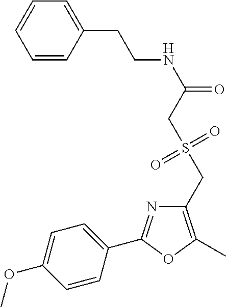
C1=CC(CCNC(=O)CS(CC2=C(C)OC(C3=CC=C(OC)C=C3)=N2)(=O)=O)=CC=C1
